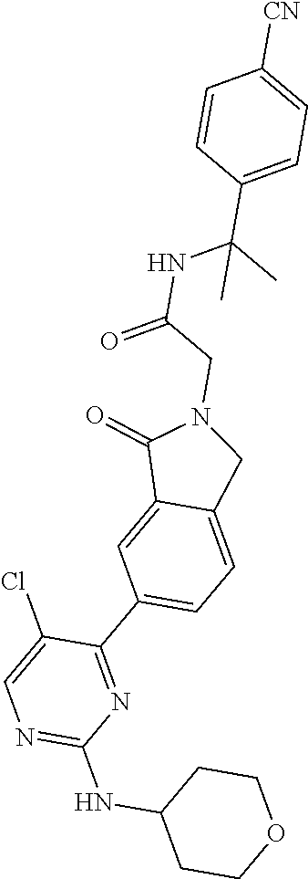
C1CC(NC2=NC=C(Cl)C(C3=CC=C4C(=C3)C(=O)N(CC(NC(C3=CC=C([CN])C=C3)(C)C)=O)C4)=N2)CCO1
